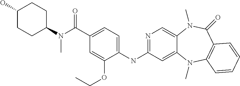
C1(NC2=NC=C3C(=C2)N(C)C2=C(C(=O)N3C)C=CC=C2)=CC=C(C(=O)N(C2CCC(O)CC2)C)C=C1OCC
